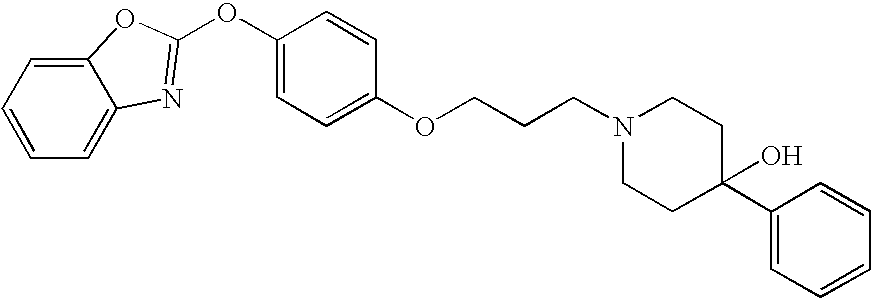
C1=CC=C2C(=C1)N=C(OC1=CC=C(OCCCN3CCC(C4=CC=CC=C4)(O)CC3)C=C1)O2
